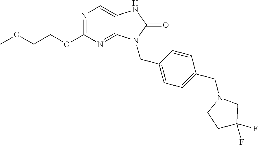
N1=C(OCCOC)N=C2C(=C1)NC(=O)N2CC1=CC=C(CN2CC(F)(F)CC2)C=C1
